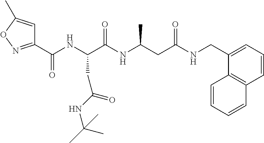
C1=CC=C(CNC(CC(NC(C(NC(C2=NOC(C)=C2)=O)CC(NC(C)(C)C)=O)=O)C)=O)C2=C1C=CC=C2
